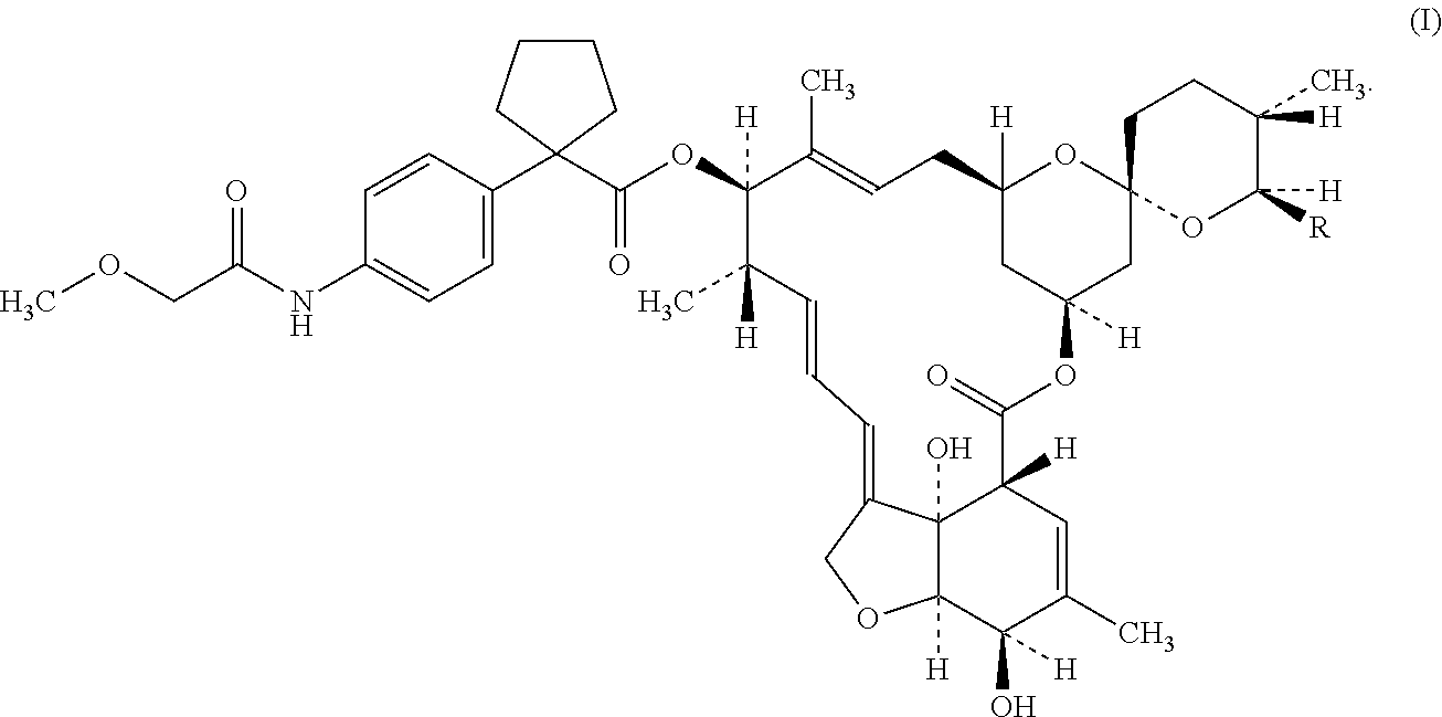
COCC(NC1=CC=C(C2(C(OC3([H])C(C)([H])C=CC=C4C5(O)C([H])(OC4)C(O)([H])C(C)=CC5([H])C(=O)OC4([H])CC5(OC([H])(C4)CC=C3C)OC([H])([R])C(C)([H])CC5)=O)CCCC2)C=C1)=O
